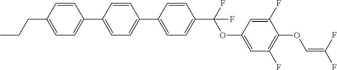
C1=C(C2=CC=C(C3=CC=C(CCC)C=C3)C=C2)C=CC(C(F)(OC2=CC(F)=C(OC=C(F)F)C(F)=C2)F)=C1
